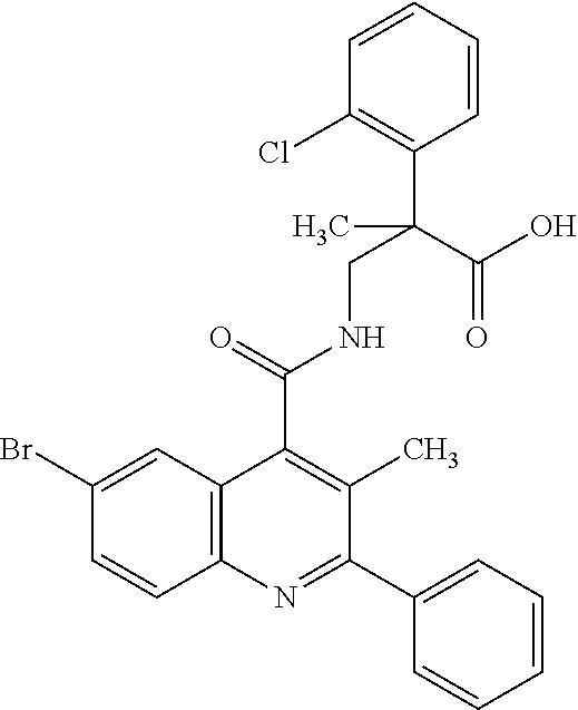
C1(Br)=CC2=C(C=C1)N=C(C1=CC=CC=C1)C(C)=C2C(=O)NCC(C1=C(Cl)C=CC=C1)(C(O)=O)C
